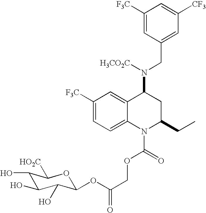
O1C(OC(COC(N2C(CC)CC(N([H3CO2C])CC3=CC([CF3])=CC([F3C])=C3)C3=CC([F3C])=CC=C32)=O)=O)C(O)C(O)C(O)C1[HO2C]
